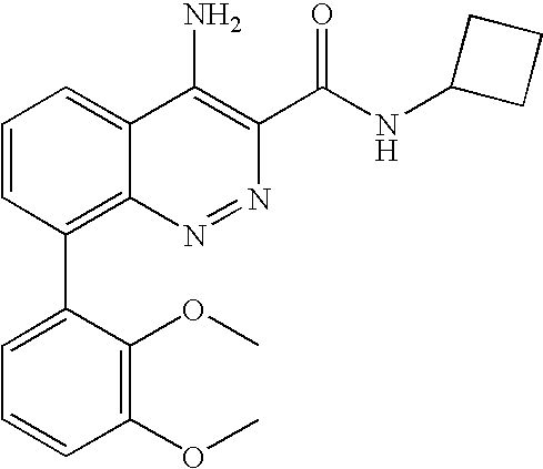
C1=CC(C2=CC=CC(OC)=C2OC)=C2C(=C1)C(N)=C(C(NC1CCC1)=O)N=N2
